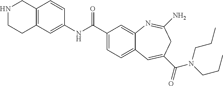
C1CC2=C(C=CC(NC(C3=CC=C4C(=C3)N=C(N)CC(C(=O)N(CCC)CCC)=C4)=O)=C2)CN1
